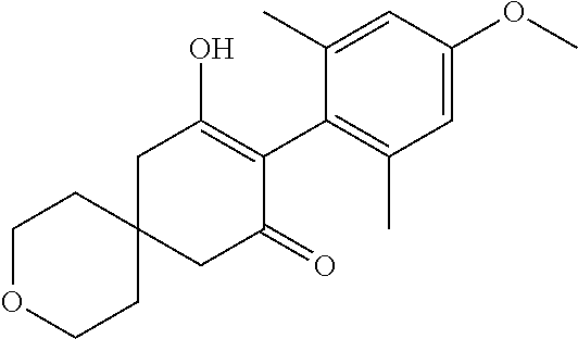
C12(CC(=O)C(C3=C(C)C=C(OC)C=C3C)=C(O)C1)CCOCC2
